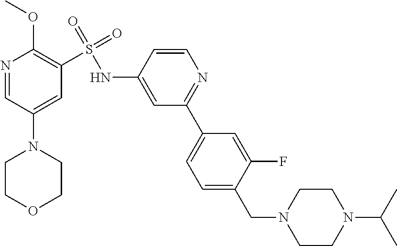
N1=CC(N2CCOCC2)=CC(S(=O)(=O)NC2=CC(C3=CC=C(CN4CCN(C(C)C)CC4)C(F)=C3)=NC=C2)=C1OC
